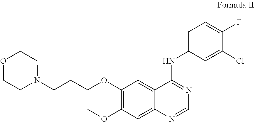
C1(OCCCN2CCOCC2)=C(OC)C=C2C(=C1)C(NC1=CC=C(F)C(Cl)=C1)=NC=N2
